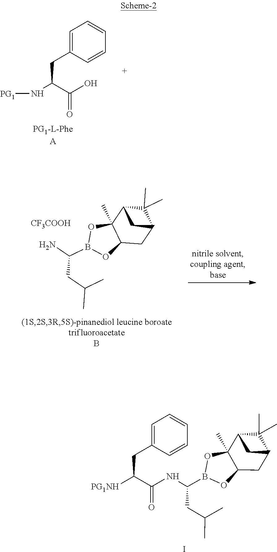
C1=C(CC([PG1NH])C(=O)NC(B2OC3C(C)(O2)C2C(C)(C)C(C3)C2)CC(C)C)C=CC=C1.I.C1=C(CC(N[PG1])C(O)=O)C=CC=C1.NC(B1OC2C(C)(O1)C1C(C)(C)C(C2)C1)CC(C)C.[CF3COOH]
